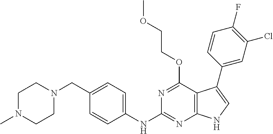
C1N(C)CCN(CC2=CC=C(NC3=NC4=C(C(OCCOC)=N3)C(C3=CC(Cl)=C(F)C=C3)=CN4)C=C2)C1
